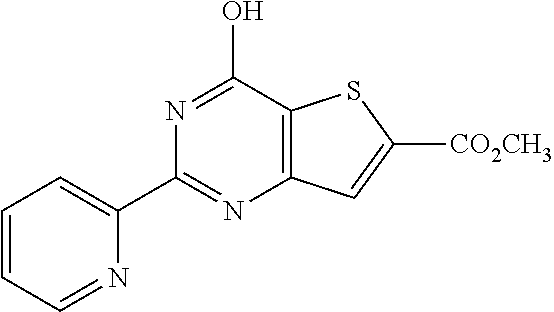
N1=C(C2=CC=CC=N2)N=C(O)C2=C1C=C([CO2CH3])S2
